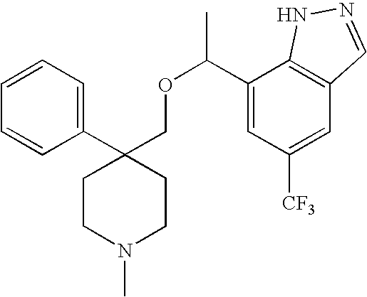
C1(C2(COC(C3=CC([CF3])=CC4=C3NN=C4)C)CCN(C)CC2)=CC=CC=C1
